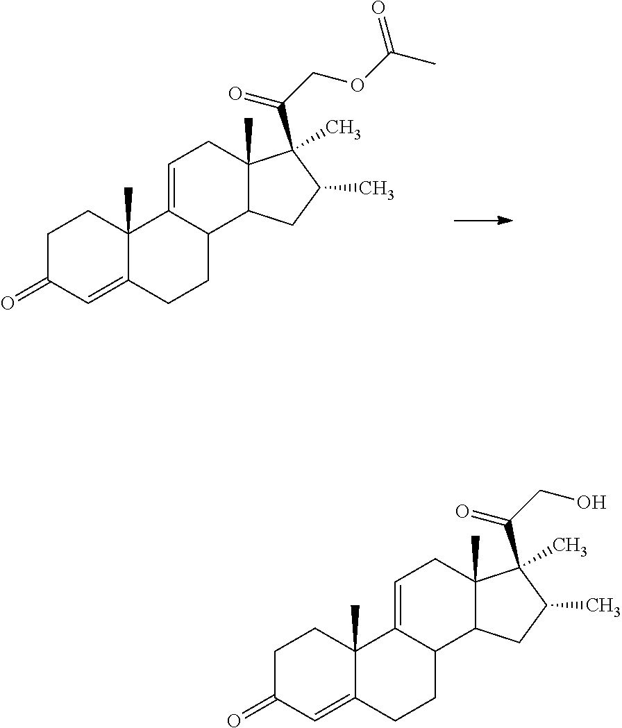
C1C(=O)C=C2C(C)(C1)C1=CCC3(C)C(C1CC2)CC(C)C3(C(=O)COC(=O)C)C.C1C(=O)C=C2C(C)(C1)C1=CCC3(C)C(C1CC2)CC(C)C3(C(=O)CO)C
